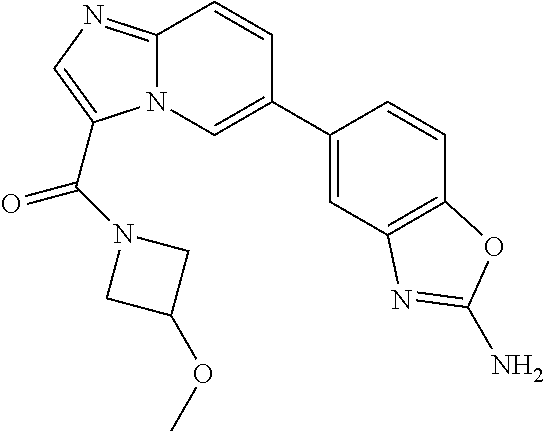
C1(C2=CN3C(=NC=C3C(=O)N3CC(OC)C3)C=C2)=CC2=C(C=C1)OC(N)=N2
